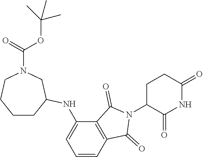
C1C(N2C(=O)C3=C(C2=O)C=CC=C3NC2CCCCN(C(=O)OC(C)(C)C)C2)C(=O)NC(=O)C1
